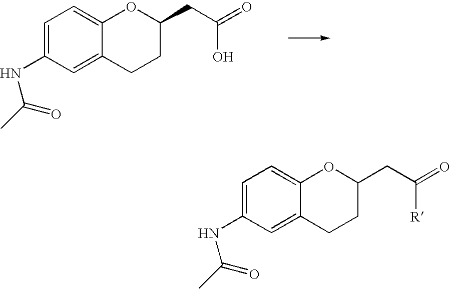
C1=C(NC(C)=O)C=C2C(=C1)OC(CC(=O)O)CC2.C1=C(NC(C)=O)C=C2C(=C1)OC(CC(=O)[R])CC2
